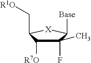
C1(F)(C)C([R7O])C(C[R1O])[X]C1[Base]
